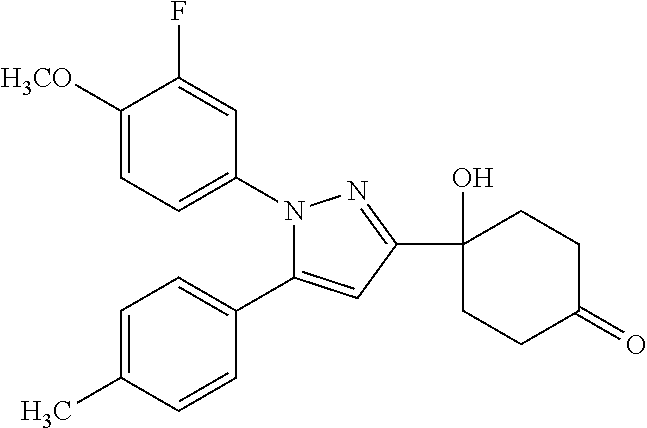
C1=C(C)C=CC(C2=CC(C3(O)CCC(=O)CC3)=NN2C2=CC=C([H3CO])C(F)=C2)=C1
